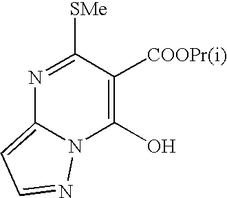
N1=C([SMe])C([COOPr(i)])=C(O)N2C1=CC=N2
